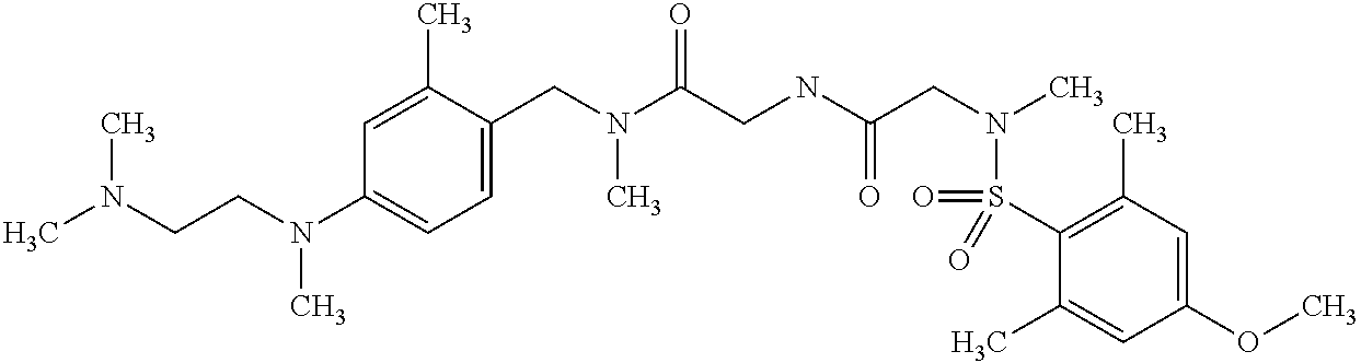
C1(CN(C(CNC(CN(C)S(C2=C(C)C=C(OC)C=C2C)(=O)=O)=O)=O)C)=CC=C(N(CCN(C)C)C)C=C1C
